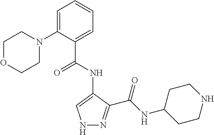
N1N=C(C(NC2CCNCC2)=O)C(NC(=O)C2=CC=CC=C2N2CCOCC2)=C1
